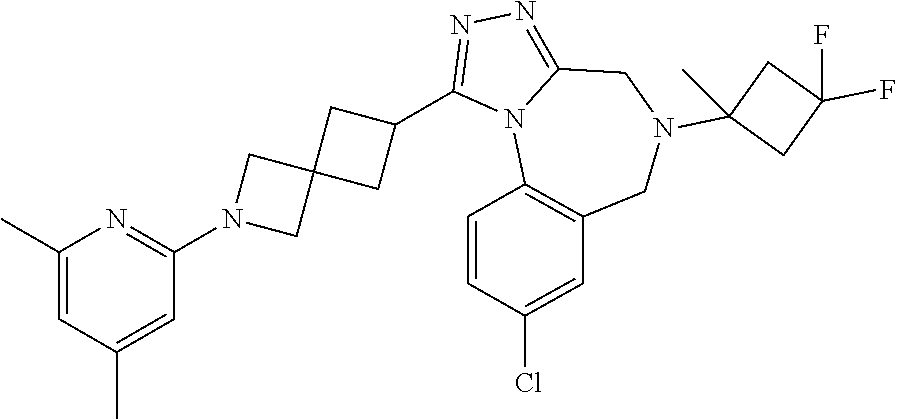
C1(C)=CC(C)=CC(N2CC3(C2)CC(C2=NN=C4N2C2=C(CN(C5(C)CC(F)(F)C5)C4)C=C(Cl)C=C2)C3)=N1
